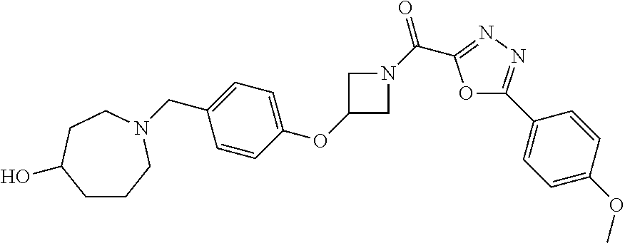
C(C1=CC=C(OC2CN(C(C3=NN=C(C4=CC=C(OC)C=C4)O3)=O)C2)C=C1)N1CCCC(O)CC1
